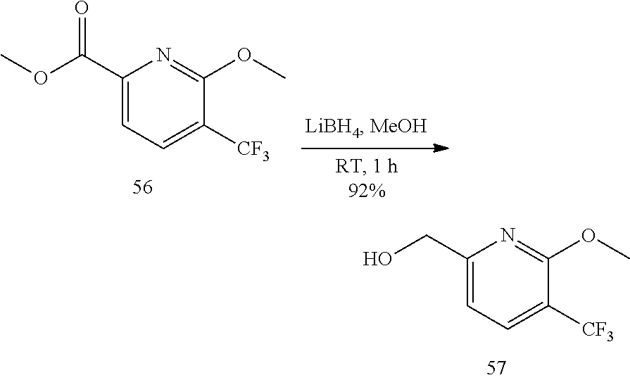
C1(C(OC)=O)=CC=C([CF3])C(OC)=N1.C1(CO)=CC=C([CF3])C(OC)=N1
